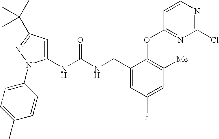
C1(NC(NCC2=CC(F)=CC([Me])=C2OC2=NC(Cl)=NC=C2)=O)=CC(C(C)(C)C)=NN1C1=CC=C(C)C=C1
